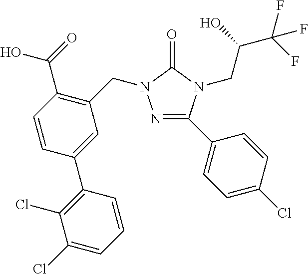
N1=C(C2=CC=C(Cl)C=C2)N(CC(C(F)(F)F)O)C(=O)N1CC1=C(C(=O)O)C=CC(C2=C(Cl)C(Cl)=CC=C2)=C1
